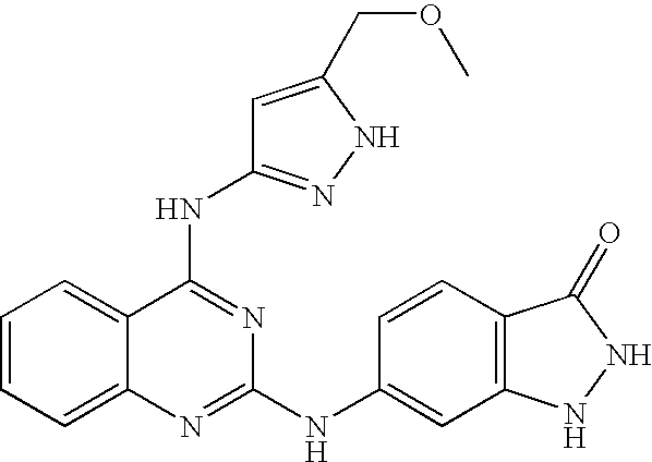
C1=CC=C2C(=C1)C(NC1=NNC(COC)=C1)=NC(NC1=CC3=C(C=C1)C(=O)NN3)=N2
